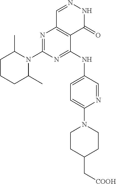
C1CCC(C)N(C2=NC3=C(C(NC4=CC=C(N5CCC(C[COOH])CC5)N=C4)=N2)C(=O)NN=C3)C1C
